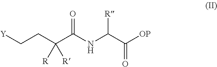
[Y]CCC(C(NC(C([OP])=O)[R])=O)([R])[R]
